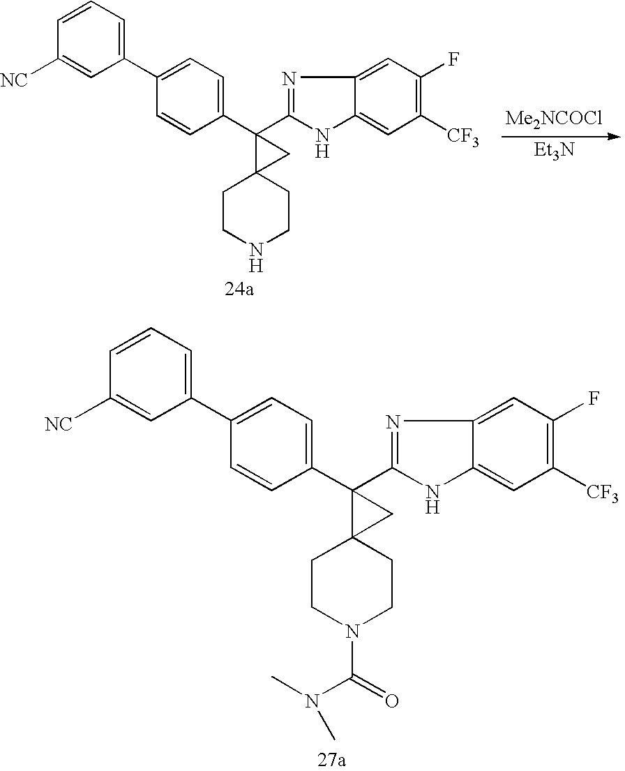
C1(C2=CC=CC([NC])=C2)=CC=C(C2(C3=NC4=CC(F)=C([CF3])C=C4N3)C3(CCNCC3)C2)C=C1.[Me2NCOCl].[Et3N].C1(C2=CC=CC([NC])=C2)=CC=C(C2(C3=NC4=CC(F)=C([CF3])C=C4N3)C3(CCN(C(=O)N(C)C)CC3)C2)C=C1
